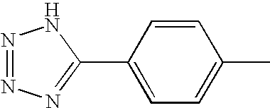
C1(C2=NN=NN2)=CC=C(C)C=C1
